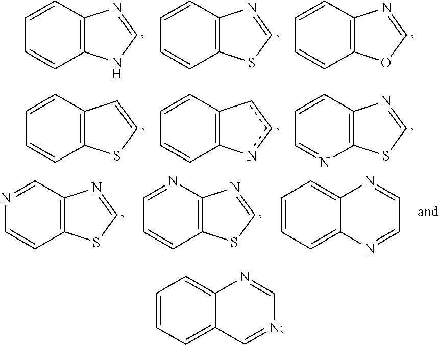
C12=C(C=CC=C1)N=CN2.C12=C(C=CC=C1)N=CS2.C12=C(C=CC=C1)N=CO2.C12=C(C=CC=C1)C=CS2.C12=C(C=CC=C1)ccn2.C12=C(C=CC=N1)N=CS2.C12=C(N=CC=C1)N=CS2.C12=C(C=NC=C1)N=CS2.C12=CC=CC=C1N=CC=N2.C12=CC=CC=C1N=CN=C2
